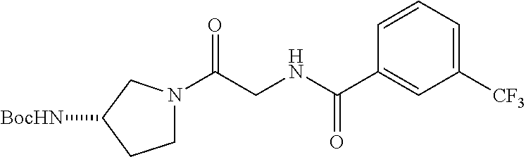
O=C(N1CCC([BocHN])C1)CNC(=O)C1=CC([CF3])=CC=C1
